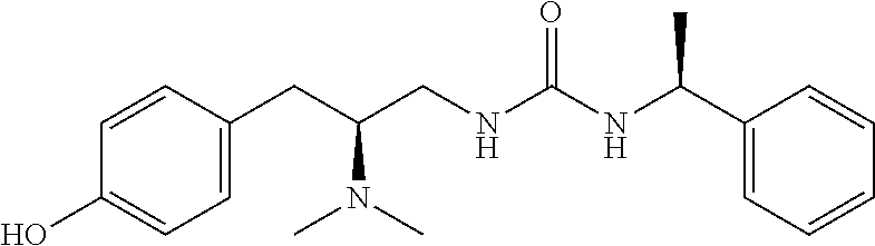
C1=C(CC(CNC(NC(C2=CC=CC=C2)C)=O)N(C)C)C=CC(O)=C1
